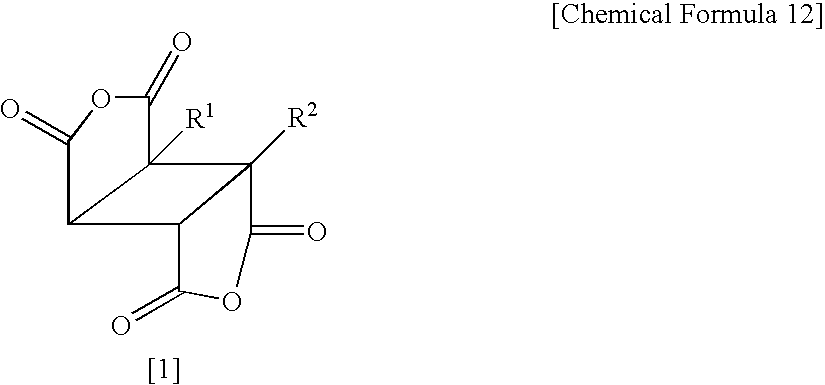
C12C3C([R2])(C1([R1])C(=O)OC2=O)C(=O)OC3=O
